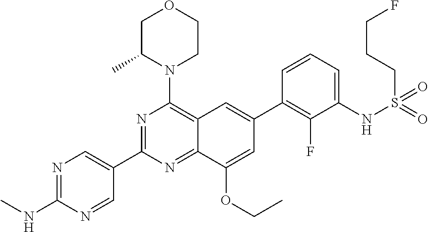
C12=NC(C3=CN=C(NC)N=C3)=NC(N3CCOCC3C)=C1C=C(C1=C(F)C(NS(CCCF)(=O)=O)=CC=C1)C=C2OCC
